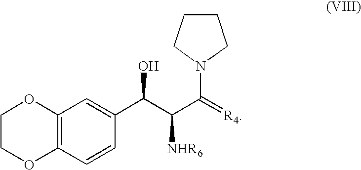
C12=C(C=CC(C(C(C(=[R4])N3CCCC3)[NHR6])O)=C1)OCCO2
